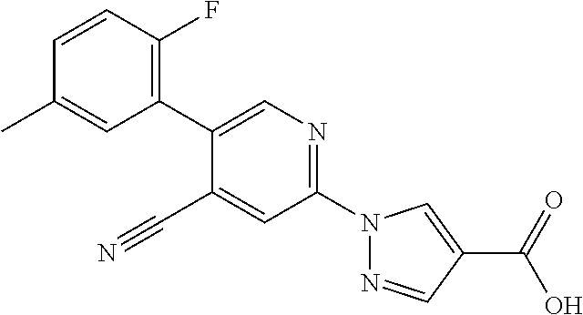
C1=CC(F)=C(C2=CN=C(N3N=CC(C(O)=O)=C3)C=C2C#N)C=C1C
